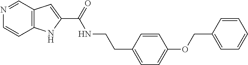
C1=CC2=C(C=N1)C=C(C(NCCC1=CC=C(OCC3=CC=CC=C3)C=C1)=O)N2
